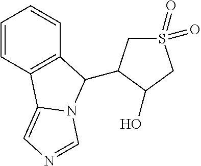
C1=CC2=C(C=C1)C(C1CS(=O)(=O)CC1O)N1C2=CN=C1
